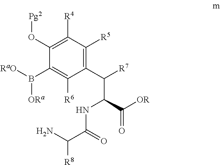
B([RaO])(C1=C([R6])C(C(C(NC(C(N)[R8])=O)C(=O)[OR])[R7])=C([R5])C([R4])=C1O[Pg2])[ORa]
